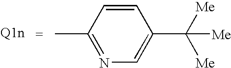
N1=C(C)C=CC(C([Me])([Me])[Me])=C1
